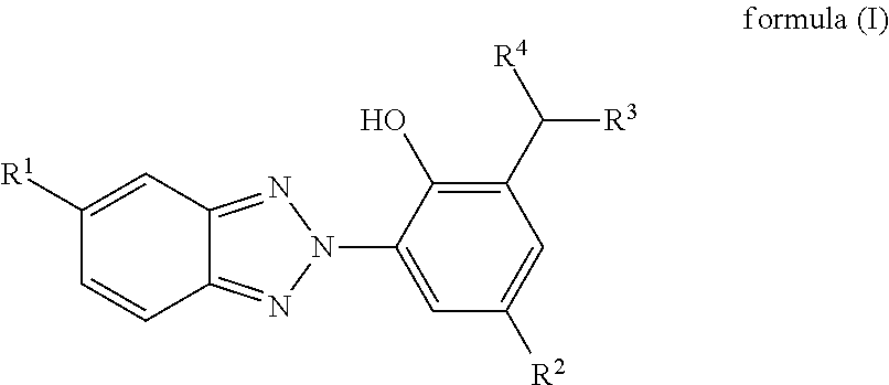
C1=CC2=NN(C3=CC([R2])=CC(C([R4])[R3])=C3O)N=C2C=C1[R1]
